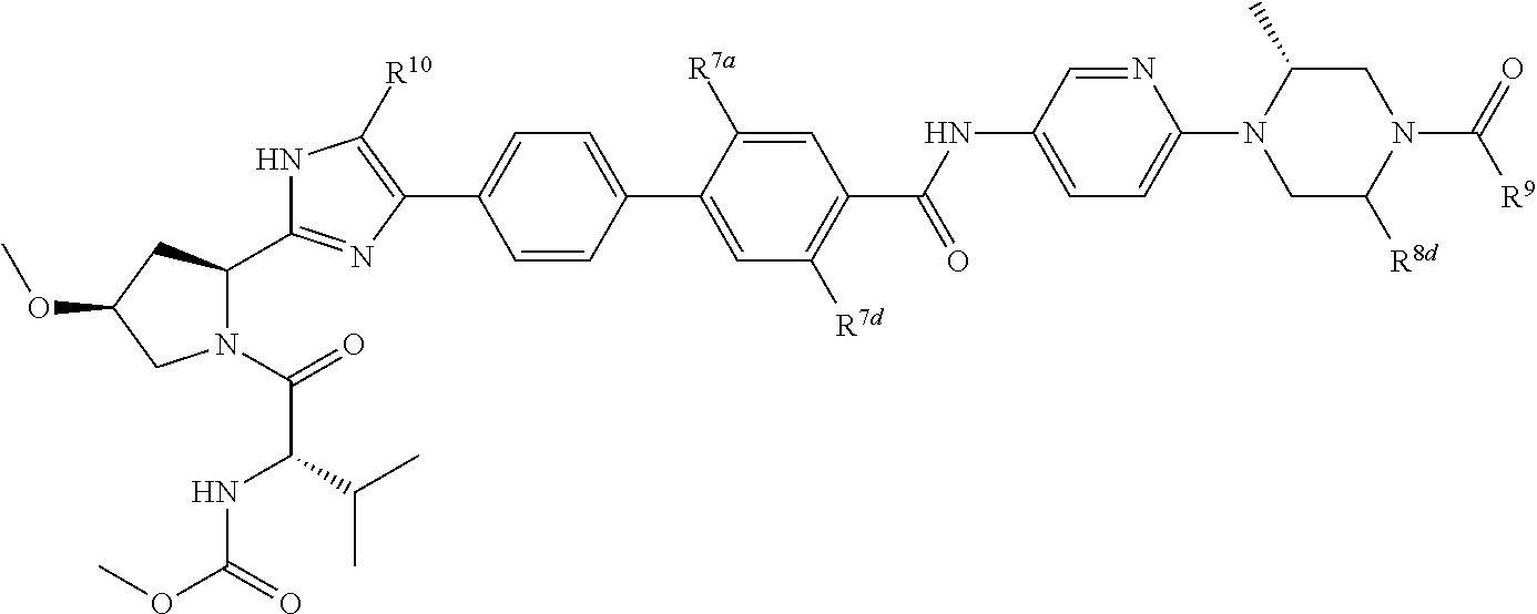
N1(C(=O)C(NC(OC)=O)C(C)C)C(C2=NC(C3=CC=C(C4=CC([R7d])=C(C(NC5=CC=C(N6CC([R8d])N(C(=O)[R9])CC6C)N=C5)=O)C=C4[R7a])C=C3)=C([R10])N2)CC(OC)C1
